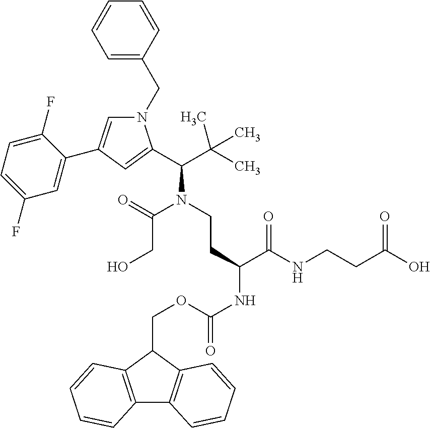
N1(CC2=CC=CC=C2)C=C(C2=CC(F)=CC=C2F)C=C1C(C(C)(C)C)N(CCC(NC(=O)OCC1C2=C(C3=C1C=CC=C3)C=CC=C2)C(NCCC(O)=O)=O)C(=O)CO
